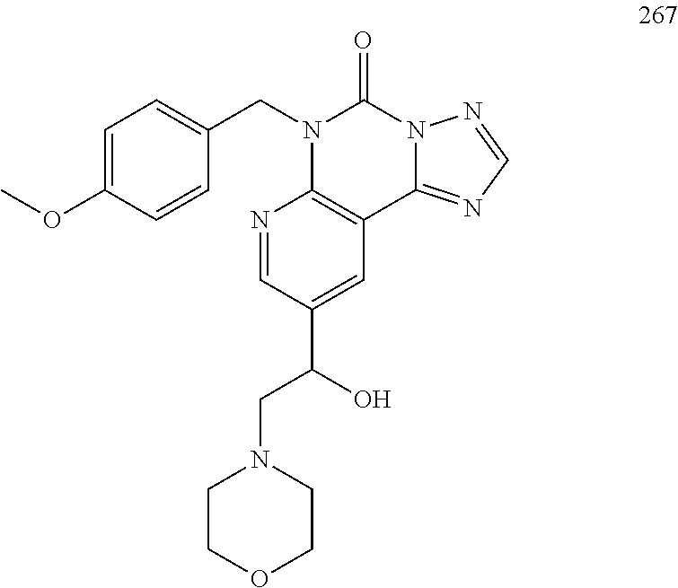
C1=C(OC)C=CC(CN2C3=C(C4=NC=NN4C2=O)C=C(C(O)CN2CCOCC2)C=N3)=C1
